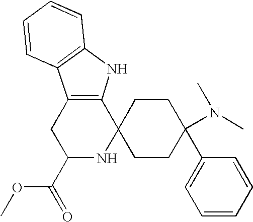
C12=C(NC3=C1C=CC=C3)C1(NC(C(=O)OC)C2)CCC(C2=CC=CC=C2)(N(C)C)CC1
